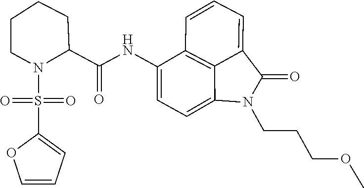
C1=CC=C2C3=C1C(NC(C1CCCCN1S(C1=CC=CO1)(=O)=O)=O)=CC=C3N(CCCOC)C2=O
